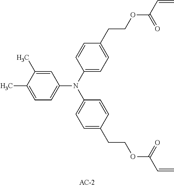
C1=C(C)C(C)=CC=C1N(C1=CC=C(CCOC(=O)C=C)C=C1)C1=CC=C(CCOC(C=C)=O)C=C1
